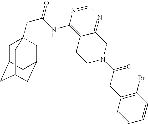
C1C2CC3CC(CC1(CC(=O)NC1=C4C(=NC=N1)CN(C(=O)CC1=C(Br)C=CC=C1)CC4)C3)C2
